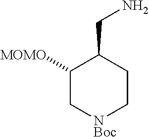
C1([MOMO])C[NBoc]CCC1CN
